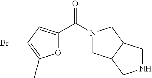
N1(C(C2=CC(Br)=C(C)O2)=O)CC2C(C1)CNC2
